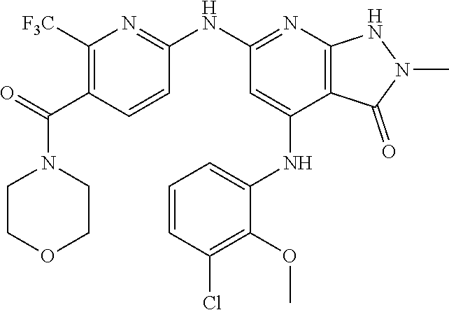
C1(NC2=NC3=C(C(NC4=CC=CC(Cl)=C4OC)=C2)C(=O)N(C)N3)=NC([F3C])=C(C(=O)N2CCOCC2)C=C1
